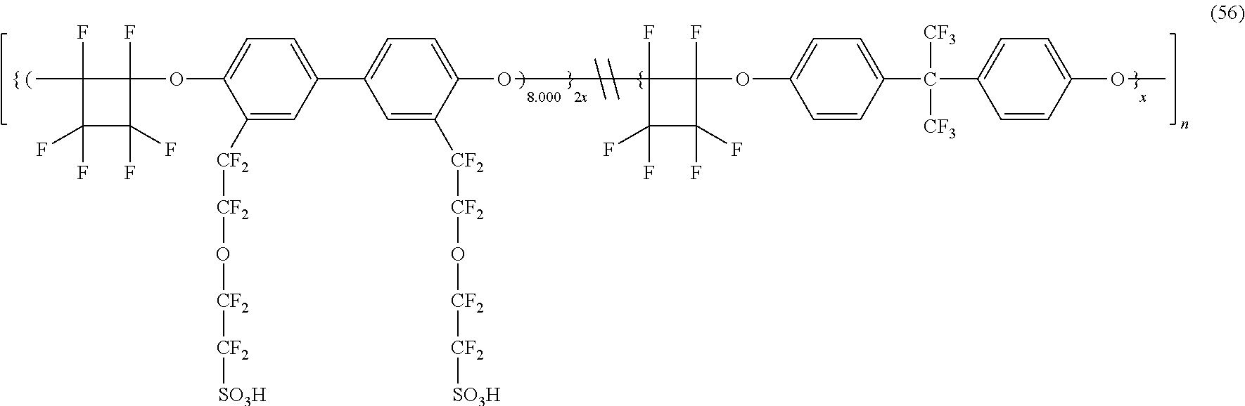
CC1(F)C(F)(F)C(F)(F)C1(OC1=CC=C(C2=CC=C(OC3(F)C(F)(F)C(F)(F)C3(OC3=CC=C(C(C4=CC=C(OC)C=C4)([CF3])[CF3])C=C3)F)C([CF2][CF2]O[CF2][CF2][SO3H])=C2)C=C1[CF2][CF2]O[CF2][CF2][SO3H])F
